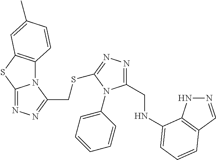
N1(C2=CC=CC=C2)C(CNC2=CC=CC3=C2NN=C3)=NN=C1SCC1=NN=C2N1C1=C(S2)C=C(C)C=C1
